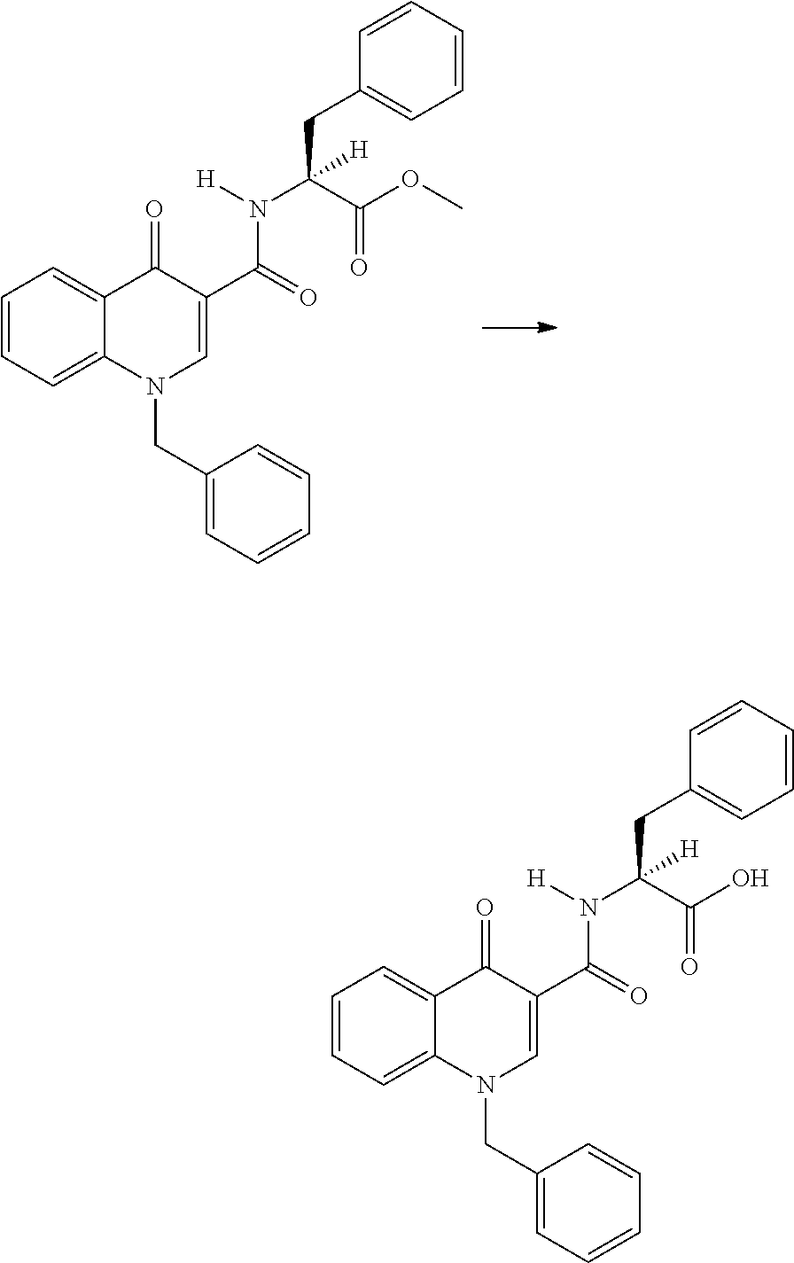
C1=CC=C2C(=C1)C(=O)C(C(=O)N([H])C(C(OC)=O)([H])CC1=CC=CC=C1)=CN2CC1=CC=CC=C1.C1=CC=C2C(=C1)C(=O)C(C(=O)N([H])C(C(O)=O)([H])CC1=CC=CC=C1)=CN2CC1=CC=CC=C1
